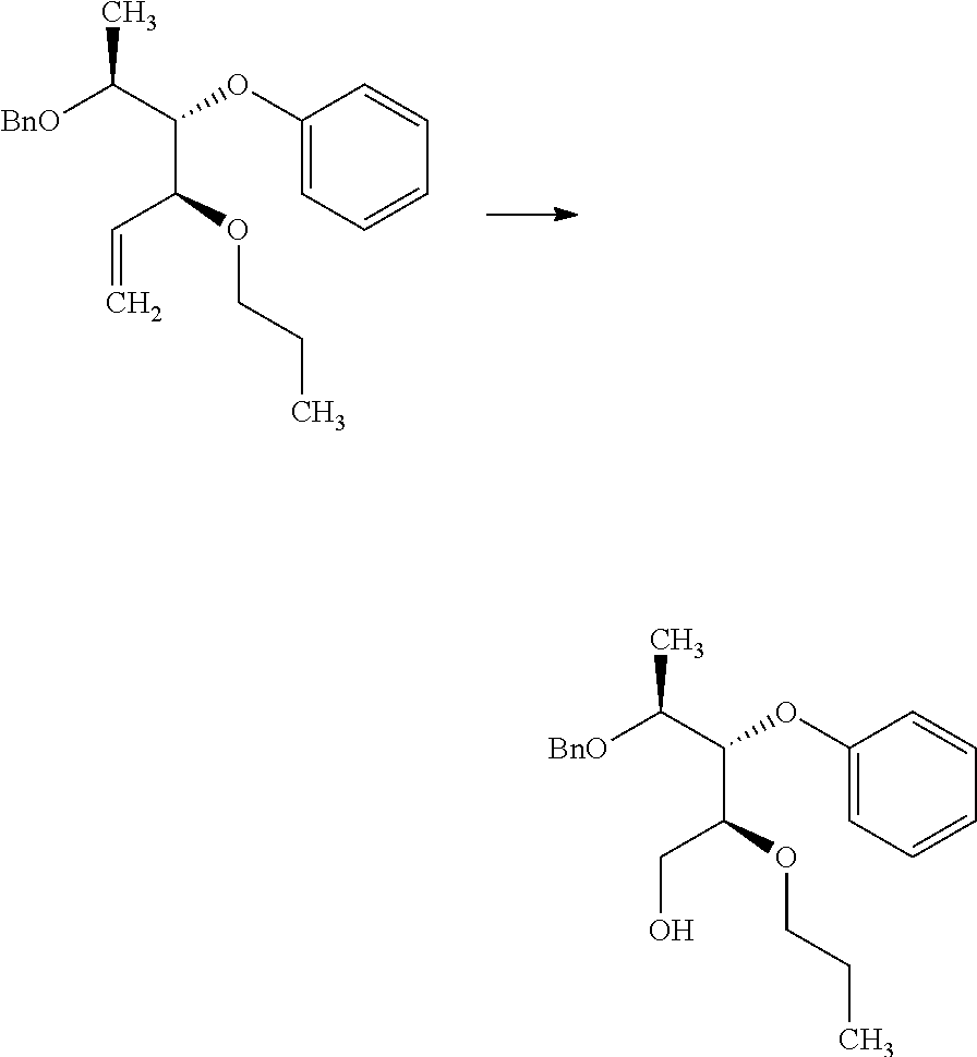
C(COC(C(C([BnO])C)OC1=CC=CC=C1)C=C)C.C(COC(C(C([BnO])C)OC1=CC=CC=C1)CO)C
